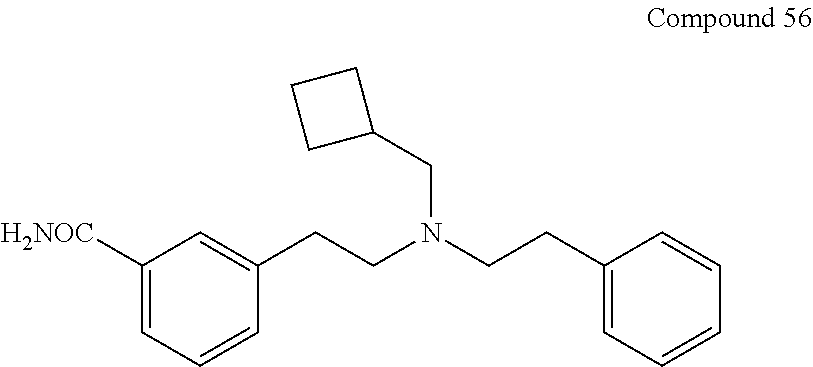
C1([H2NOC])=CC=CC(CCN(CCC2=CC=CC=C2)CC2CCC2)=C1
